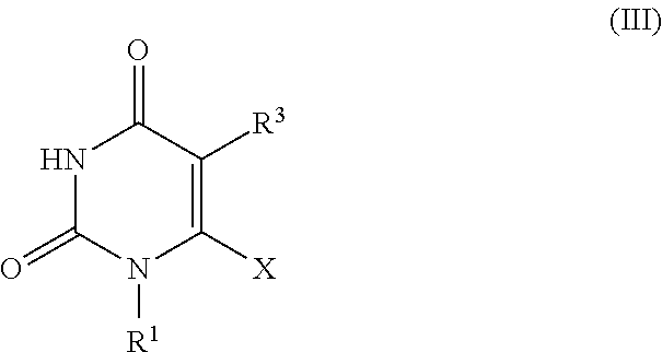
N1C(=O)N([R1])C([X])=C([R3])C1=O
